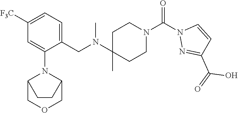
C1([F3C])=CC=C(CN(C2(C)CCN(C(N3N=C(C(=O)O)C=C3)=O)CC2)C)C(N2C3COCC2CC3)=C1
